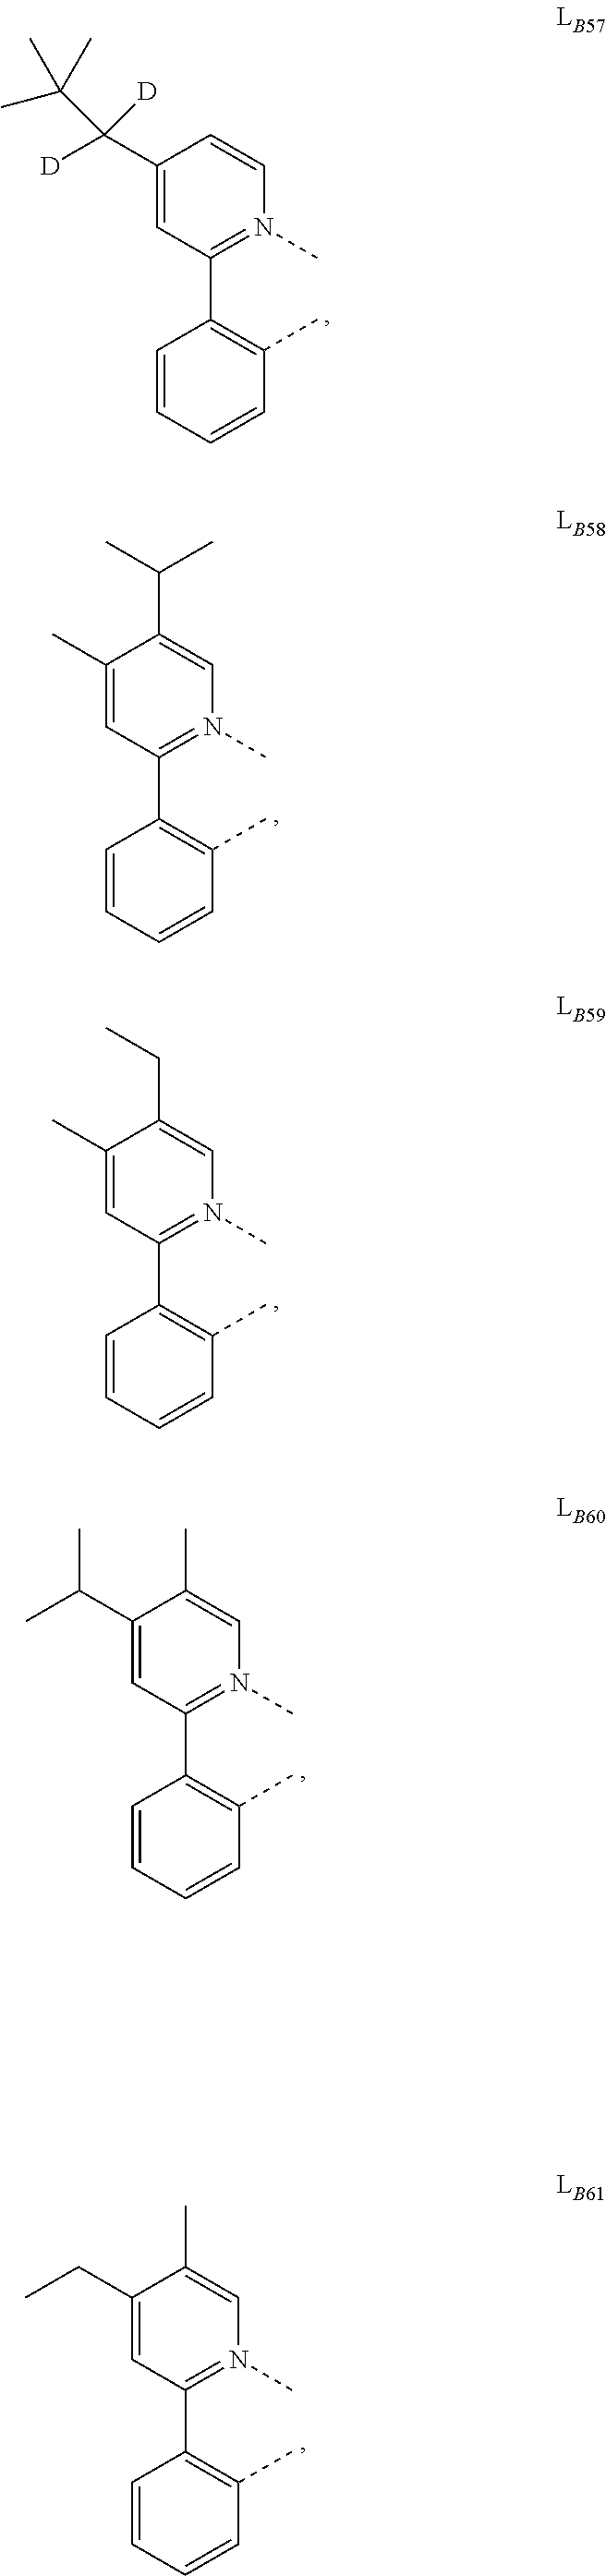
C1(C([D])(C(C)(C)C)[D])=CC(C2=C(C)C=CC=C2)=N(C)C=C1.C1(C)=CC(C2=C(C)C=CC=C2)=N(C)C=C1C(C)C.C1(C)=CC(C2=C(C)C=CC=C2)=N(C)C=C1CC.C1(C(C)C)=CC(C2=C(C)C=CC=C2)=N(C)C=C1C.C1(CC)=CC(C2=C(C)C=CC=C2)=N(C)C=C1C
